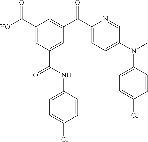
O=C(C1=CC(C(NC2=CC=C(Cl)C=C2)=O)=CC(C(C2=CC=C(N(C)C3=CC=C(Cl)C=C3)C=N2)=O)=C1)O
